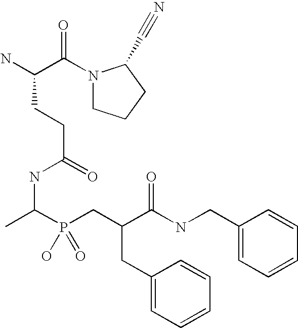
N1(C(C(N)CCC(=O)NC(C)P(CC(C(NCC2=CC=CC=C2)=O)CC2=CC=CC=C2)(O)=O)=O)CCCC1C#N
